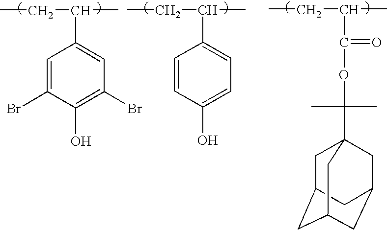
CCC(C)C1=CC(Br)=C(O)C(Br)=C1.CCC(C)C1=CC=C(O)C=C1.CCC(C)C(=O)OC(C)(C)C12CC3CC(CC(C1)C3)C2
